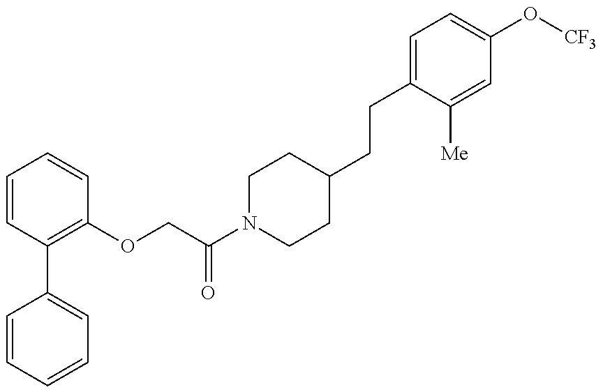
C1=CC=CC=C1C1=C(OCC(N2CCC(CCC3=CC=C(O[CF3])C=C3[Me])CC2)=O)C=CC=C1
